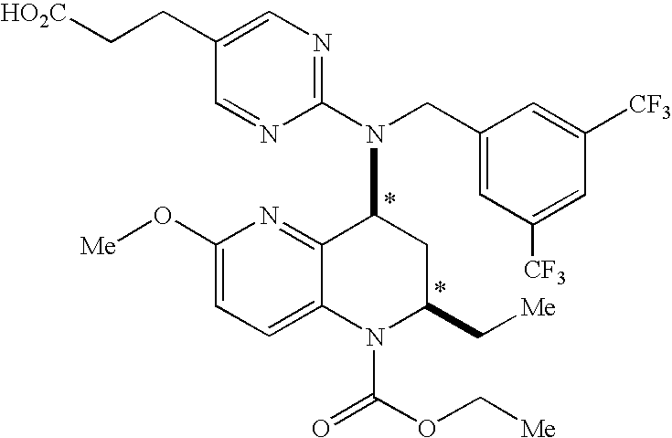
[HO2C]CCC1=CN=C(N(CC2=CC([CF3])=CC([CF3])=C2)C2C3=NC(O[Me])=CC=C3N(C(=O)OC[Me])C(C[Me])C2)N=C1
